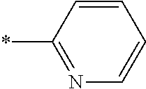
C1=CC(*)=NC=C1
